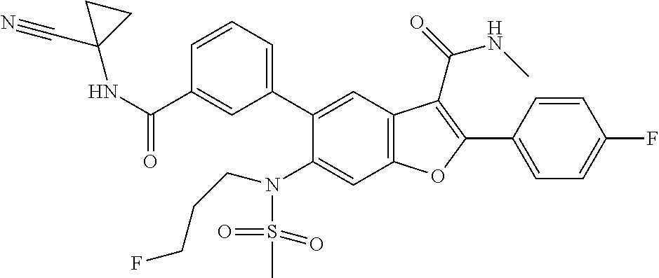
C1=CC(C2=C(C(=O)NC)C3=C(C=C(N(S(=O)(=O)C)CCCF)C(C4=CC=CC(C(NC5(C#N)CC5)=O)=C4)=C3)O2)=CC=C1F
